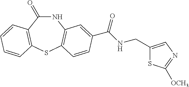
C1(=O)NC2=C(SC3=C1C=CC=C3)C=CC(C(NCC1=CN=C([OCH3])S1)=O)=C2
